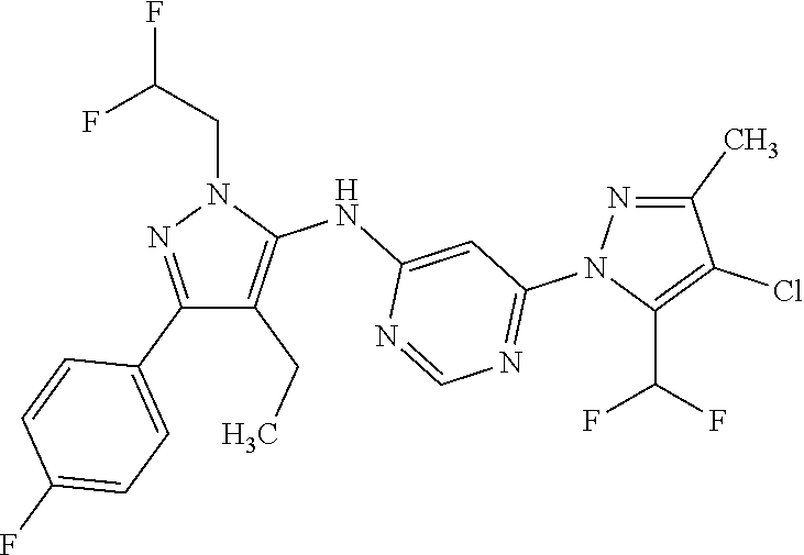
C1(C2=CC=C(F)C=C2)=NN(CC(F)F)C(NC2=CC(N3C(C(F)F)=C(Cl)C(C)=N3)=NC=N2)=C1CC
